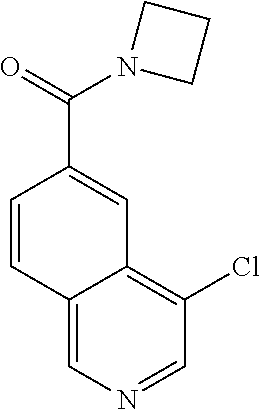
C1=CC2=CN=CC(Cl)=C2C=C1C(=O)N1CCC1
